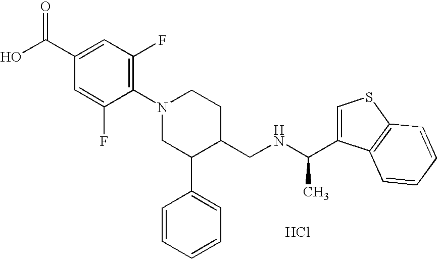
Cl.C1(N2CC(C3=CC=CC=C3)C(CNC(C)C3=CSC4=C3C=CC=C4)CC2)=C(F)C=C(C(O)=O)C=C1F
